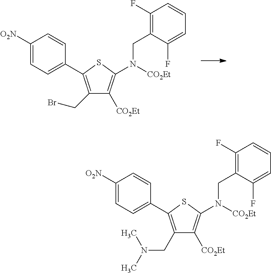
C1([O2N])=CC=C(C2=C(CBr)C([CO2Et])=C(N(CC3=C(F)C=CC=C3F)[CO2Et])S2)C=C1.C1([O2N])=CC=C(C2=C(CN(C)C)C([CO2Et])=C(N(CC3=C(F)C=CC=C3F)[CO2Et])S2)C=C1
